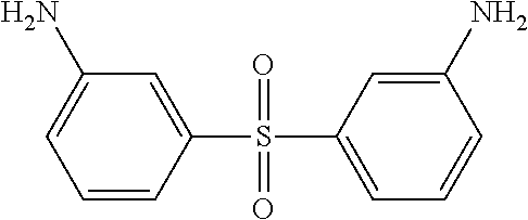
C1=CC(S(=O)(=O)C2=CC=CC(N)=C2)=CC(N)=C1
